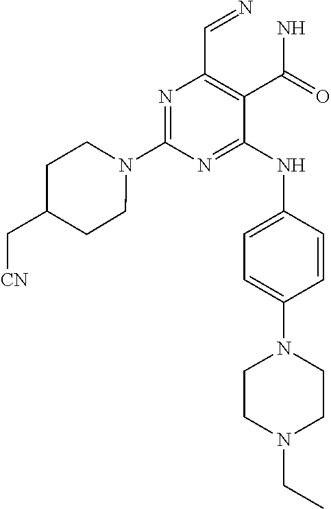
N1=C(N2CCC(C[CN])CC2)N=C(NC2=CC=C(N3CCN(CC)CC3)C=C2)C(C(N)=O)=C1C=N
